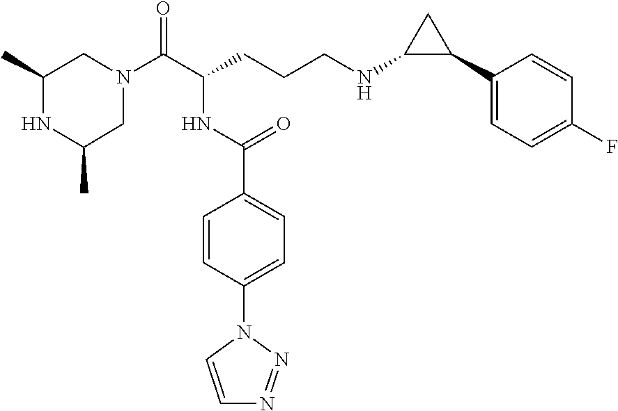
C1N(C(C(CCCNC2C(C3=CC=C(F)C=C3)C2)NC(C2=CC=C(N3C=CN=N3)C=C2)=O)=O)CC(C)NC1C
